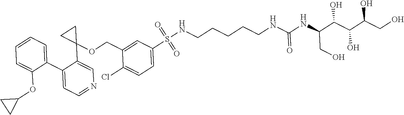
C1(C2=CC=NC=C2C2(OCC3=CC(S(NCCCCCNC(NC(C(C(C(CO)O)O)O)CO)=O)(=O)=O)=CC=C3Cl)CC2)=CC=CC=C1OC1CC1
